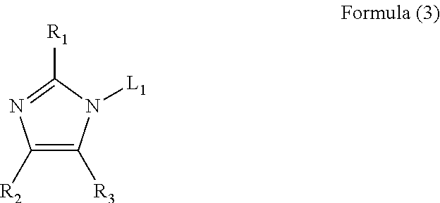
C1([R2])=C([R3])N([L1])C([R1])=N1
